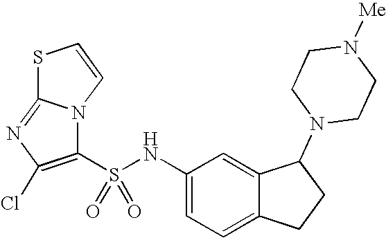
N(C1=CC=C2C(=C1)C(N1CCN([Me])CC1)CC2)S(C1=C(Cl)N=C2N1C=CS2)(=O)=O
